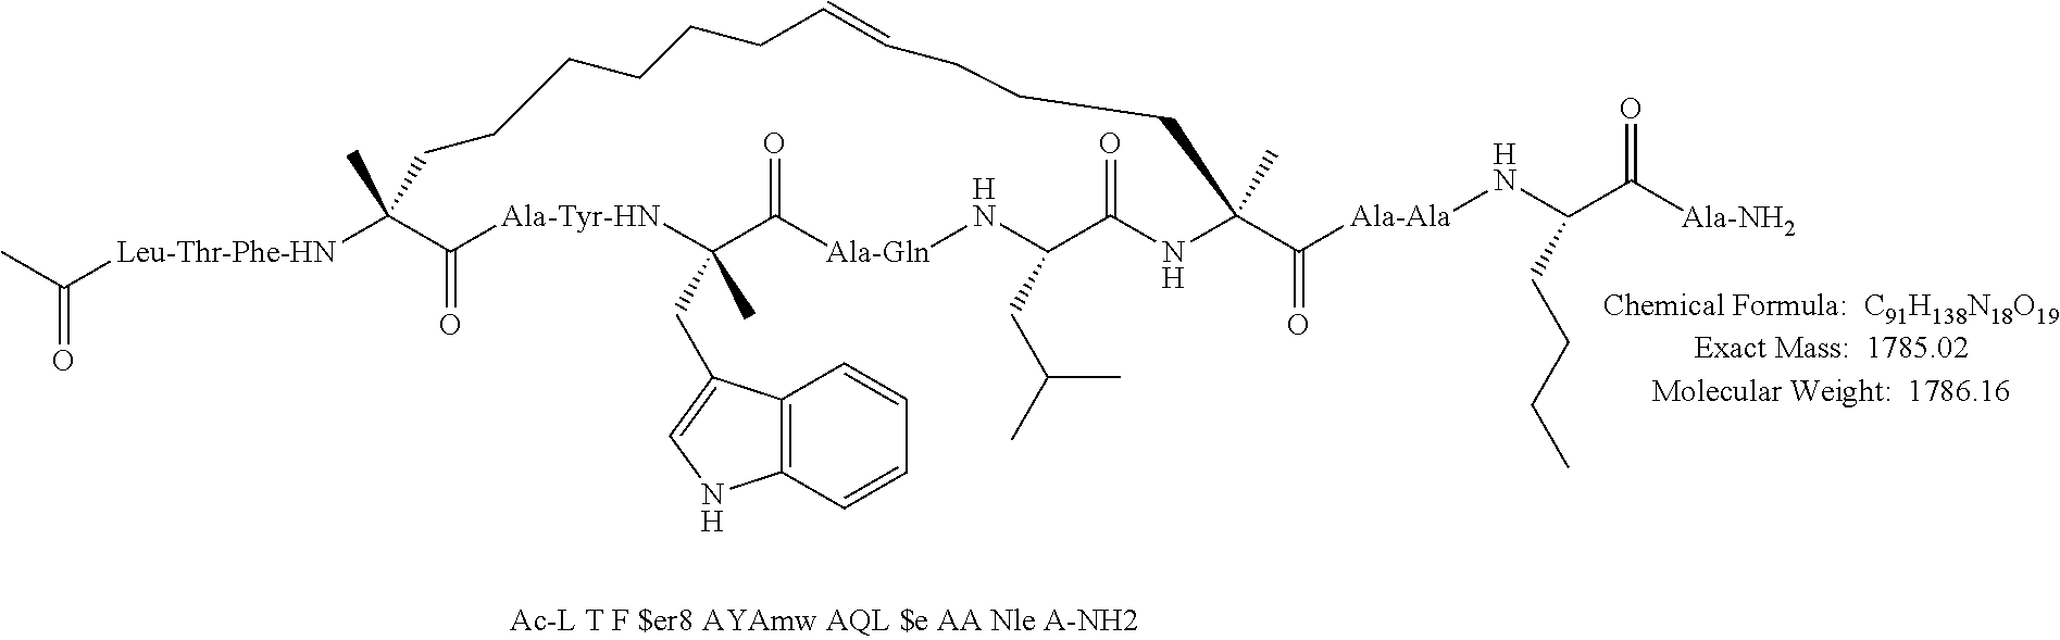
CC([Leu-Thr-Phe-HN]C1(C)C(=O)[Ala-Tyr-HN]C(CC2=CNC3=C2C=CC=C3)(C)C(=O)[Ala-Gln]NC(CC(C)C)C(=O)NC(C(=O)[Ala-Ala]NC(CCCC)C(=O)[Ala-NH2])(C)CCCC=CCCCCCC1)=O
